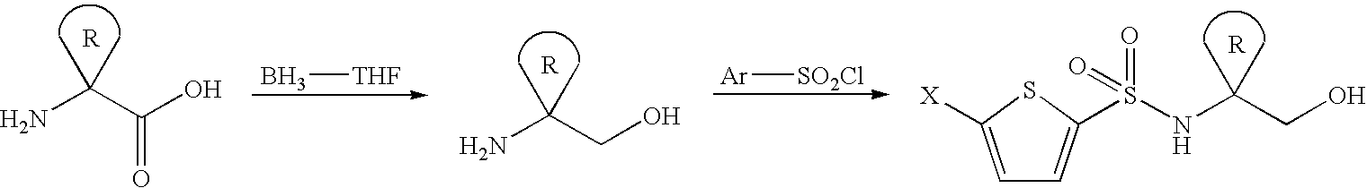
NC(C(=O)O)(C)C.[R].NC(CO)(C)C.[R].[R].N(C(CO)(C)C)S(=O)(=O)C1=CC=C([X])S1.B[THF].[Ar][SO2Cl]
